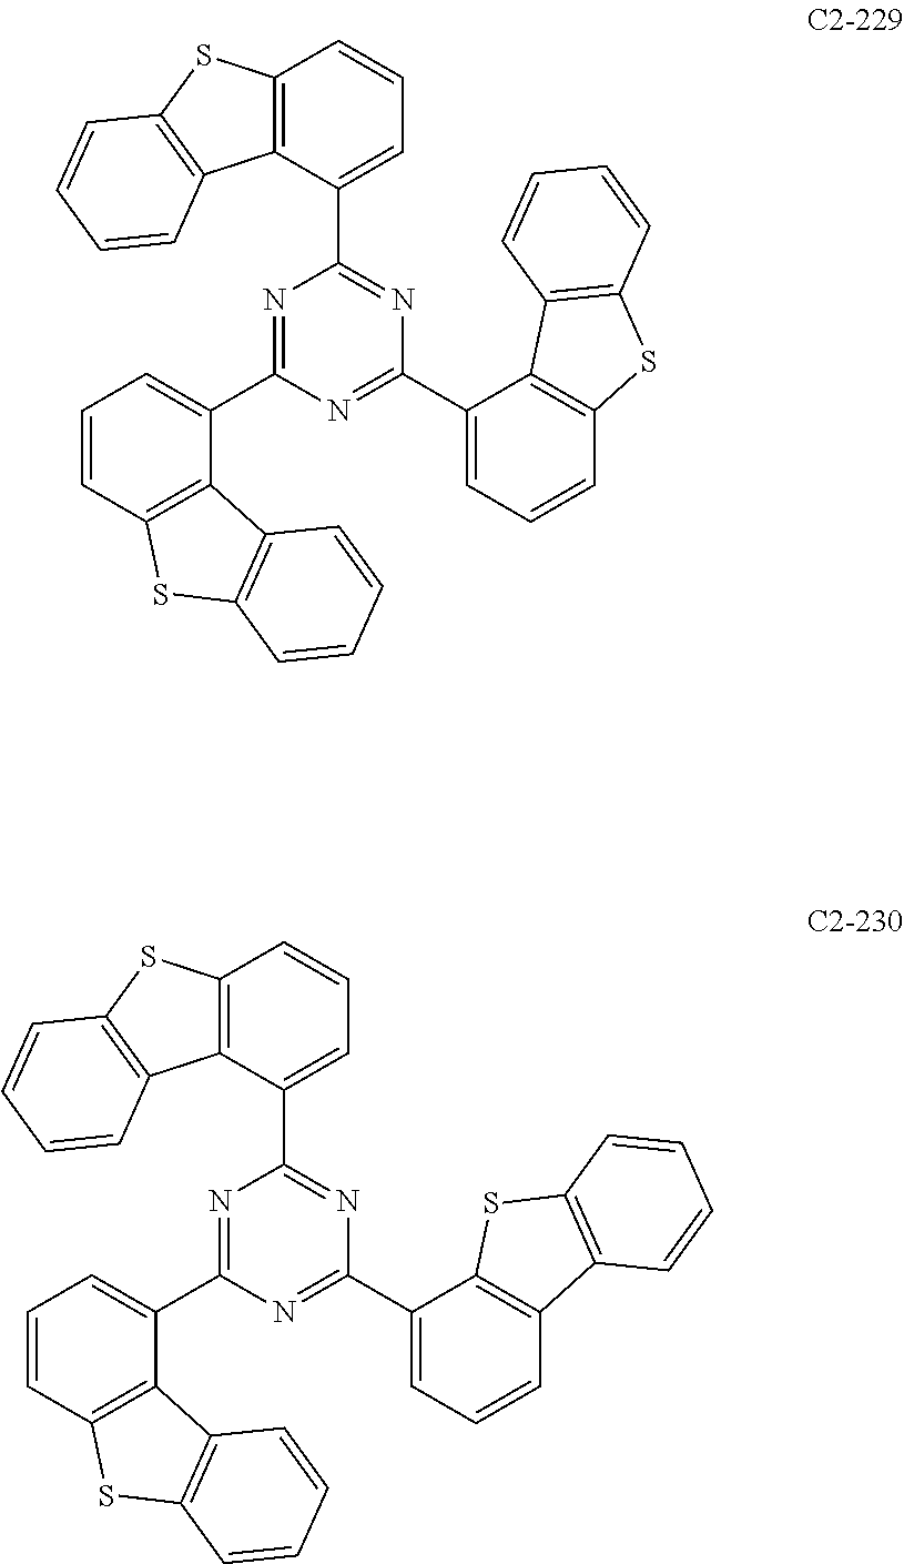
C12=C(C(C3=NC(C4=CC=CC5=C4C4=C(S5)C=CC=C4)=NC(C4=CC=CC5=C4C4=C(S5)C=CC=C4)=N3)=CC=C1)C1=C(S2)C=CC=C1.C12=C(C(C3=NC(C4=CC=CC5=C4SC4=C5C=CC=C4)=NC(C4=CC=CC5=C4C4=C(S5)C=CC=C4)=N3)=CC=C1)C1=C(S2)C=CC=C1
